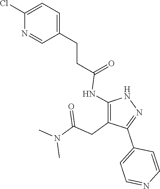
N1C(NC(CCC2=CC=C(Cl)N=C2)=O)=C(CC(N(C)C)=O)C(C2=CC=NC=C2)=N1
